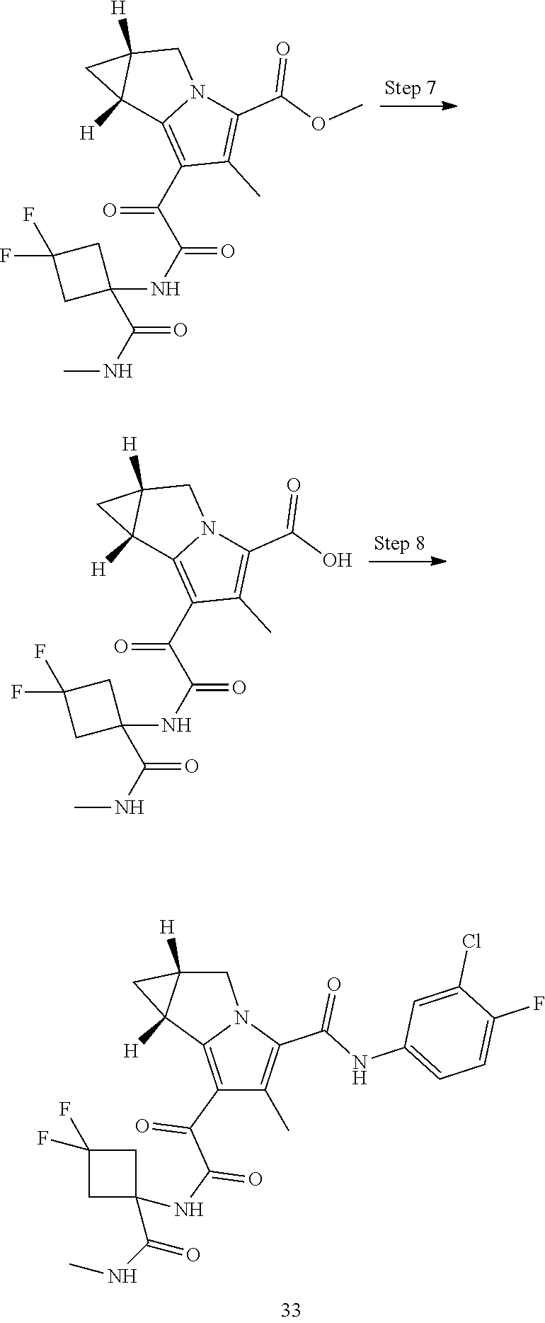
C1(C(C(NC2(C(NC)=O)CC(F)(F)C2)=O)=O)=C2N(C(C(NC3=CC=C(F)C(Cl)=C3)=O)=C1C)CC1([H])C2([H])C1.O=C(C1=C2N(C(C(=O)OC)=C1C)CC1([H])C2([H])C1)C(NC1(C(NC)=O)CC(F)(F)C1)=O.O=C(C1=C2N(C(C(=O)O)=C1C)CC1([H])C2([H])C1)C(NC1(C(NC)=O)CC(F)(F)C1)=O
